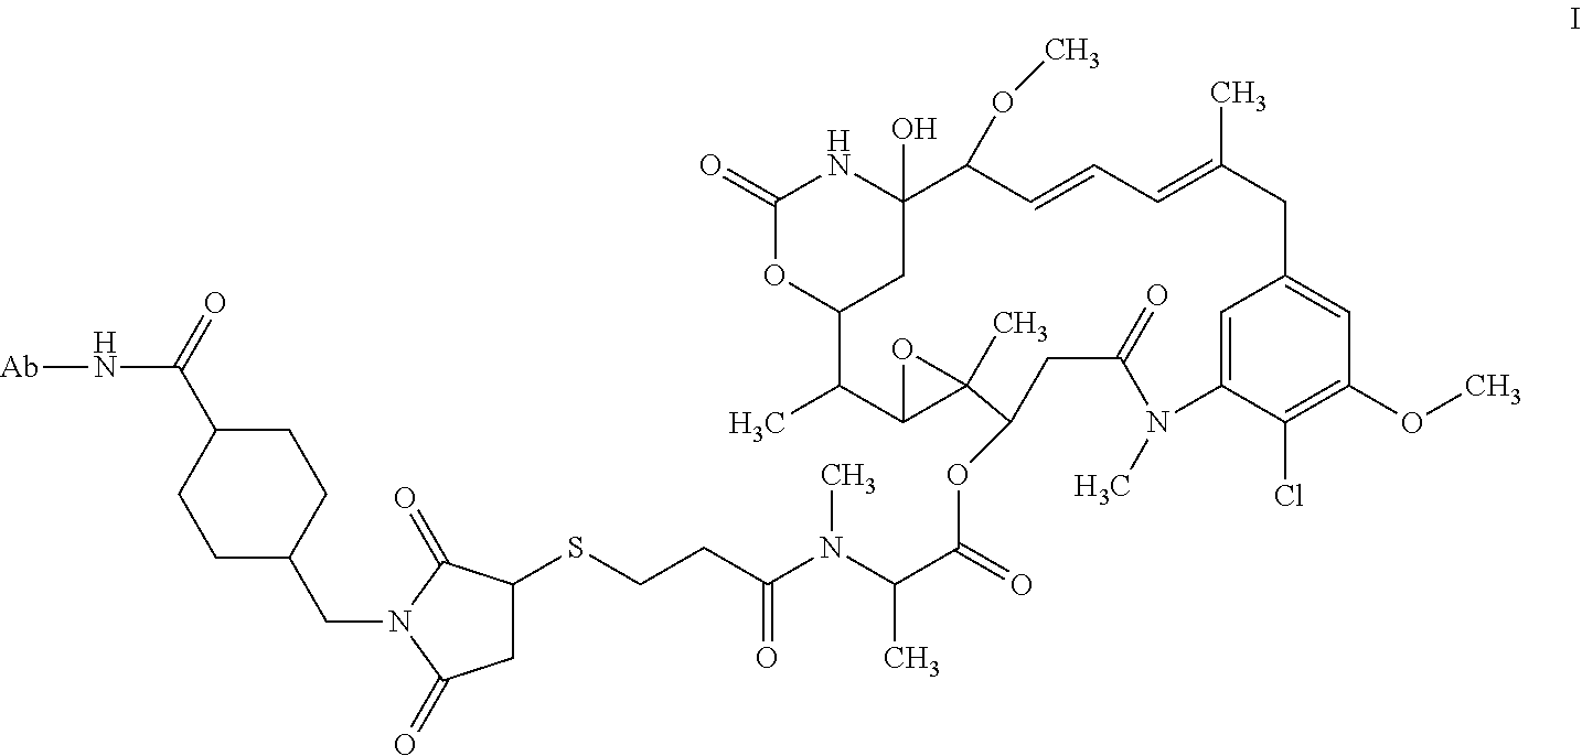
C1(=O)OC2CC(O)(N1)C(OC)C=CC=C(C)CC1=CC(OC)=C(Cl)C(=C1)N(C)C(=O)CC(OC(C(N(C(CCSC1CC(=O)N(CC3CCC(C(=O)N[Ab])CC3)C1=O)=O)C)C)=O)C1(C)C(C2C)O1
